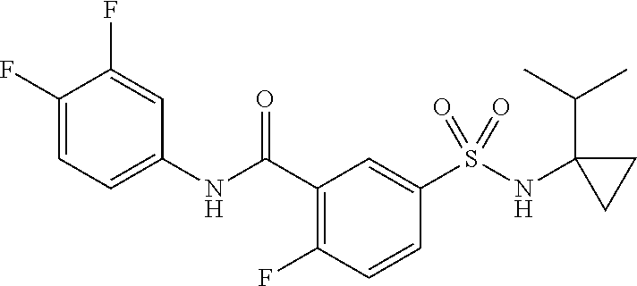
C1(F)=CC=C(NC(C2=C(F)C=CC(S(NC3(C(C)C)CC3)(=O)=O)=C2)=O)C=C1F
